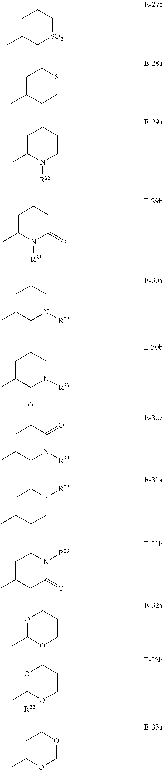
C1C(C)C[SO2]CC1.C1C(C)CCSC1.C1C(C)N([R23])CCC1.C1C(C)N([R23])C(=O)CC1.C1C(C)CN([R23])CC1.C1C(C)C(=O)N([R23])CC1.C1C(C)CN([R23])C(=O)C1.C1C(C)CCN([R23])C1.C1C(C)CC(=O)N([R23])C1.O1C(C)OCCC1.O1C(C)([R22])OCCC1.C1C(C)OCOC1
